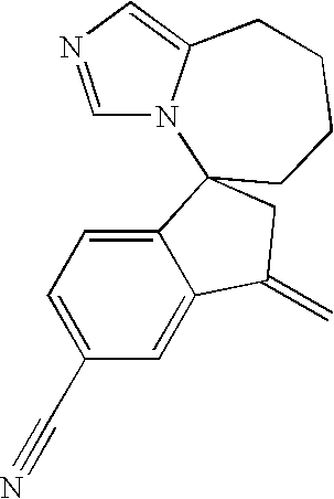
C(#N)C1=CC=C2C(=C1)C(=C)CC21N2C=NC=C2CCCC1
